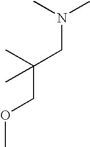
COCC(CN(C)C)(C)C
